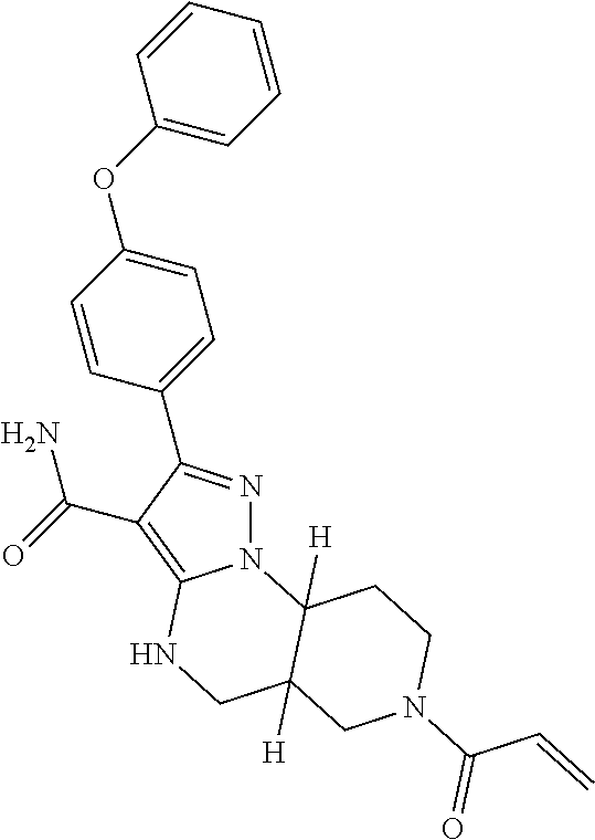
N12N=C(C3=CC=C(OC4=CC=CC=C4)C=C3)C(C(=O)N)=C1NCC1([H])C2([H])CCN(C(C=C)=O)C1
